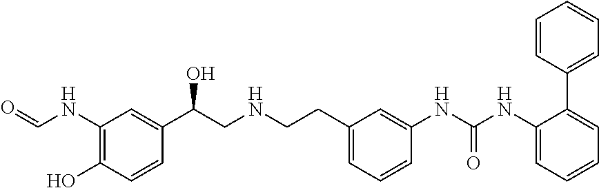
C1(NC=O)=C(O)C=CC(C(CNCCC2=CC=CC(NC(NC3=CC=CC=C3C3=CC=CC=C3)=O)=C2)O)=C1
